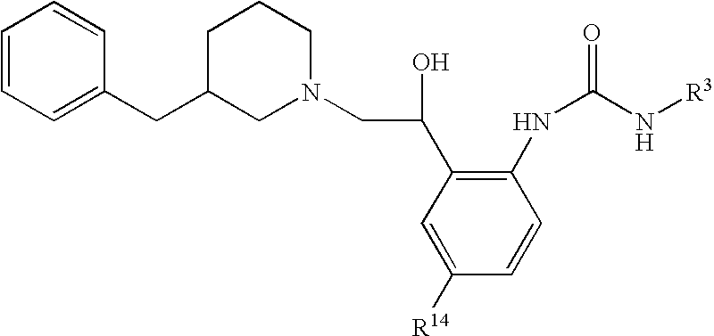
C1([R14])=CC(C(CN2CCCC(CC3=CC=CC=C3)C2)O)=C(NC(N[R3])=O)C=C1
